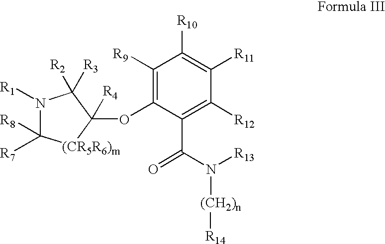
N1([R1])C([R7])([R8])[(CR5R6)m]C(OC2=C([R9])C([R10])=C([R11])C([R12])=C2C(N([R13])[(CH2)n][R14])=O)([R4])C1([R3])[R2]
